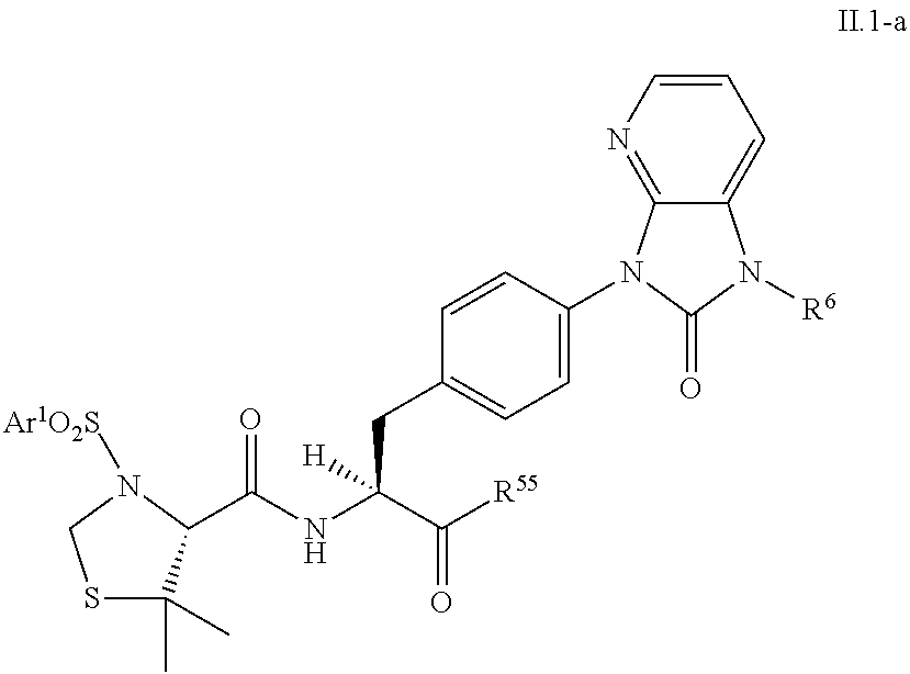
C1=CN=C2C(=C1)N([R6])C(=O)N2C1=CC=C(CC(C([R55])=O)(NC(=O)C2C(C)(C)SCN2[Ar1O2S])[H])C=C1
